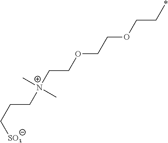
C([N+](CCOCCOCC*)(C)C)CC[SO3]
